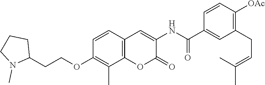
C1(C(NC2=CC3=C(OC2=O)C(C)=C(OCCC2CCCN2C)C=C3)=O)=CC(CC=C(C)C)=C([OAc])C=C1
